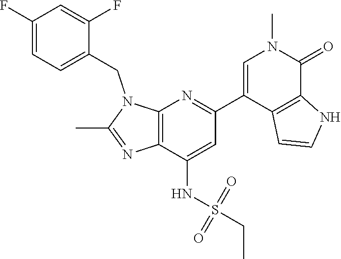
N1(CC2=CC=C(F)C=C2F)C(C)=NC2=C1N=C(C1=CN(C)C(=O)C3=C1C=CN3)C=C2NS(CC)(=O)=O
